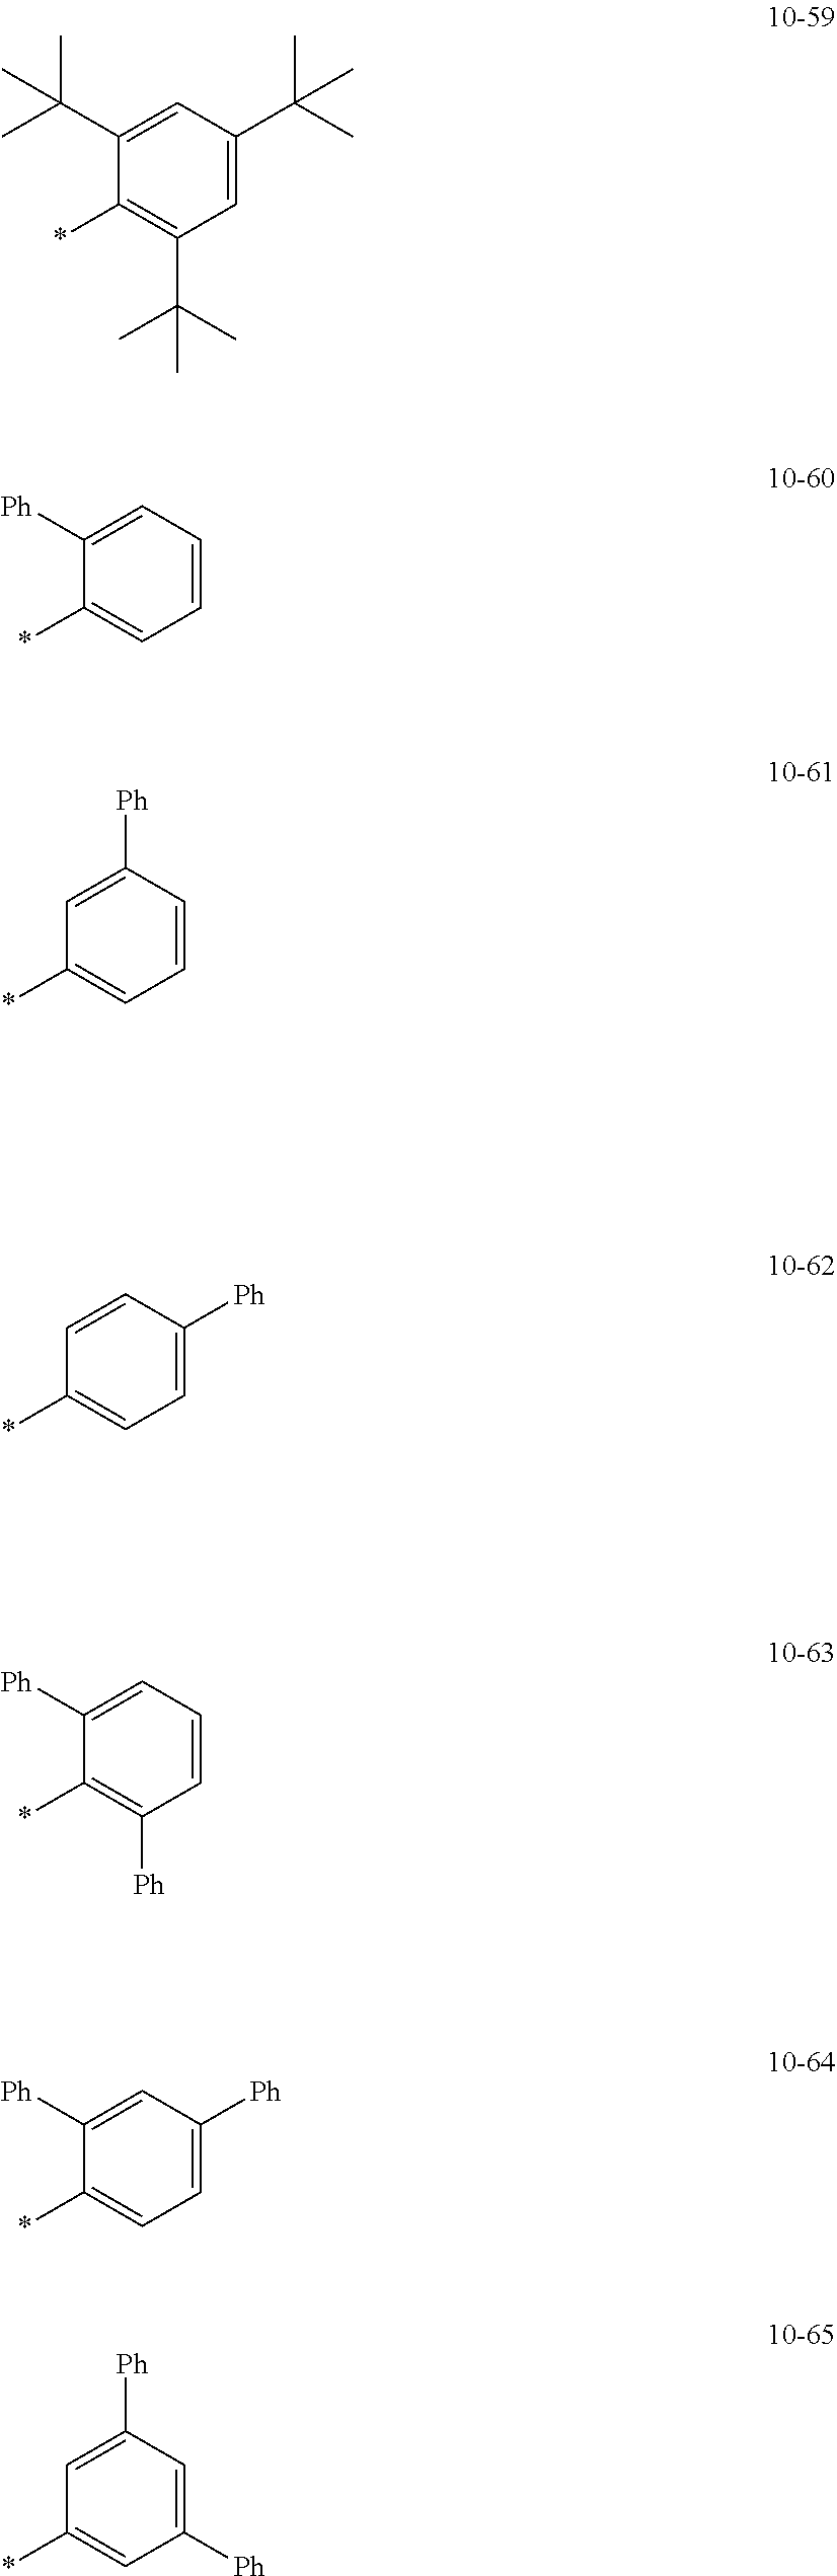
C1(C(C)(C)C)=CC(C(C)(C)C)=CC(C(C)(C)C)=C1*.C1([Ph])=CC=CC=C1*.C1=C([Ph])C=CC=C1*.C1=CC([Ph])=CC=C1*.C1([Ph])=CC=CC([Ph])=C1*.C1([Ph])=CC([Ph])=CC=C1*.C1=C([Ph])C=C([Ph])C=C1*
